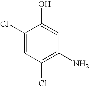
C1(Cl)=C(N)C=C(O)C(Cl)=C1
